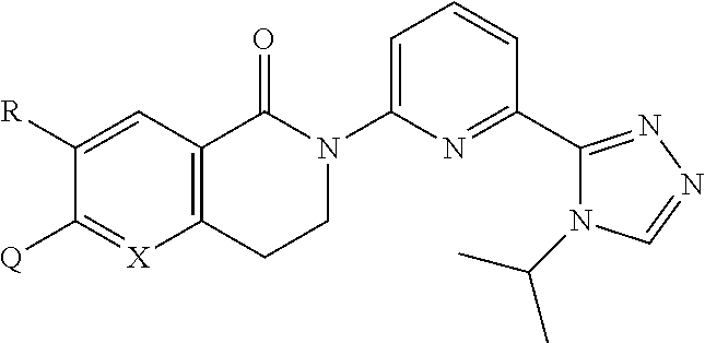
C12=C(C=C([R])C([Q])=[X]1)C(=O)N(C1=CC=CC(C3=NN=CN3C(C)C)=N1)CC2
